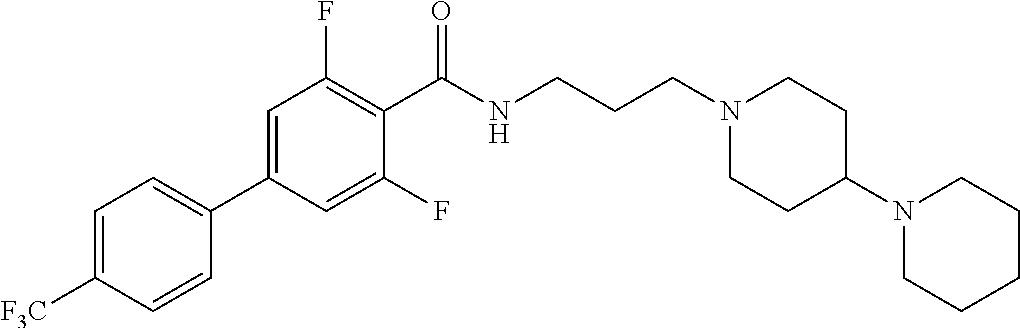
C1=C([F3C])C=CC(C2=CC(F)=C(C(NCCCN3CCC(N4CCCCC4)CC3)=O)C(F)=C2)=C1
